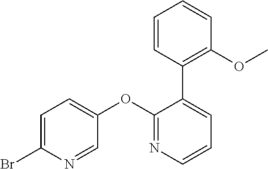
C1(OC2=CC=C(Br)N=C2)=NC=CC=C1C1=C(OC)C=CC=C1
